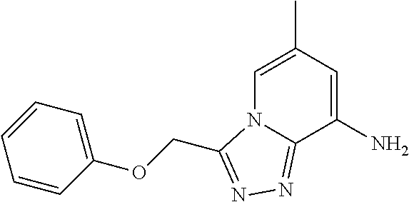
C1=C(C)C=C(N)C2=NN=C(COC3=CC=CC=C3)N12
